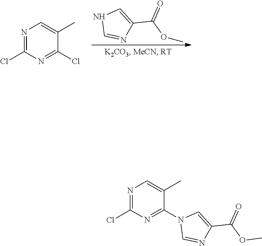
N1=C(Cl)N=C(Cl)C(C)=C1.N1C=NC(C(OC)=O)=C1.N1=C(Cl)N=C(N2C=NC(C(OC)=O)=C2)C(C)=C1
